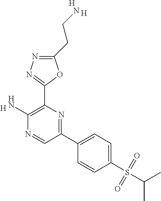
[H].C1(N)=C(C2=NN=C(CCN)O2)N=C(C2=CC=C(S(C(C)C)(=O)=O)C=C2)C=N1.[H].[H]
